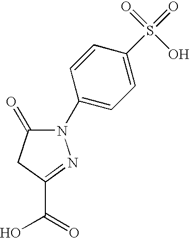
N1(C2=CC=C(S(=O)(=O)O)C=C2)C(=O)CC(C(=O)O)=N1
